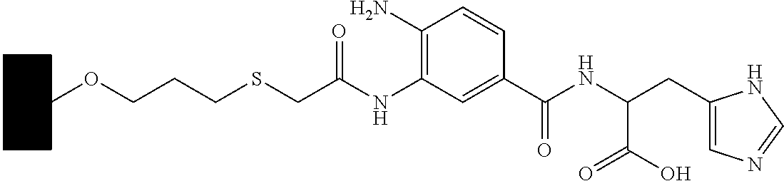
C1(NC(CSCCCOC2CCCCC2)=O)=C(N)C=CC(C(=O)NC(CC2=CN=CN2)C(O)=O)=C1
